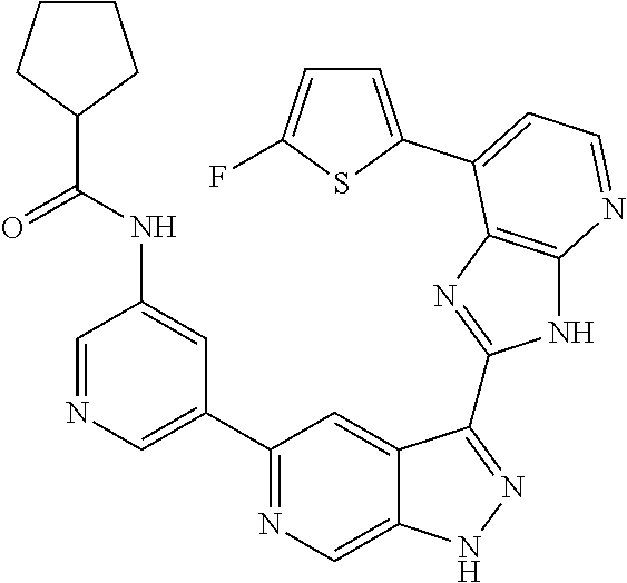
C1=NC=C(C2=NC=C3C(=C2)C(C2=NC4=C(N2)N=CC=C4C2=CC=C(F)S2)=NN3)C=C1NC(C1CCCC1)=O
